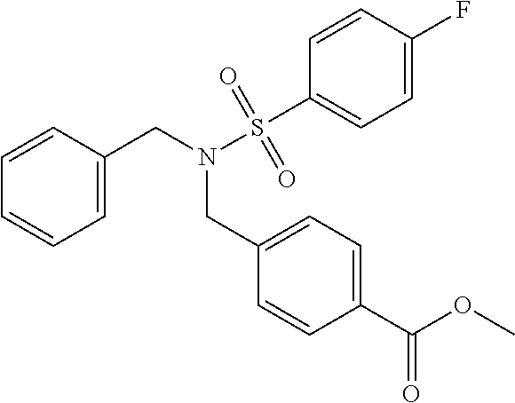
C1=C(CN(S(C2=CC=C(F)C=C2)(=O)=O)CC2=CC=C(C(OC)=O)C=C2)C=CC=C1
